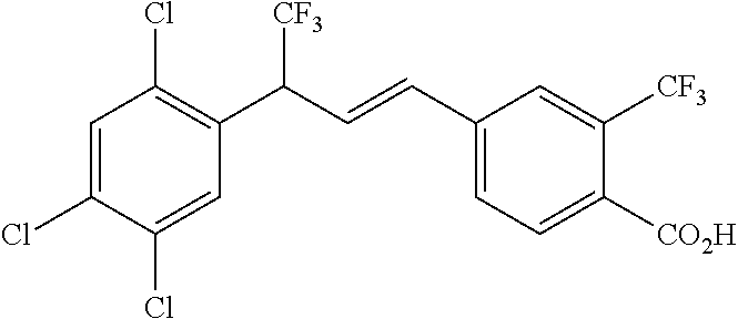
[CO2H]C1=CC=C(C=CC(C2=C(Cl)C=C(Cl)C(Cl)=C2)[CF3])C=C1[CF3]
